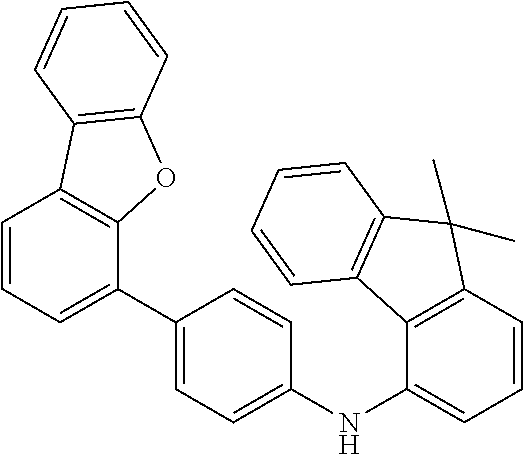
C1=CC=C(C2=CC=C(NC3=CC=CC4=C3C3=C(C4(C)C)C=CC=C3)C=C2)C2=C1C1=C(O2)C=CC=C1
